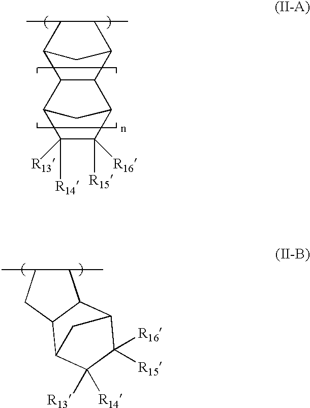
C12C(C3C(C)C(C)C1C3)C1C([R16])([R15])C([R13])([R14])C2C1.C1(C)C(C)CC2C1C1C([R16])([R15])C([R13])([R14])C2C1
